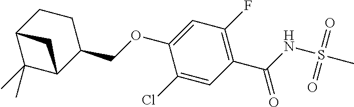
C(OC1=CC(F)=C(C(=O)NS(=O)(=O)C)C=C1Cl)C1CCC2C(C)(C)C1C2
